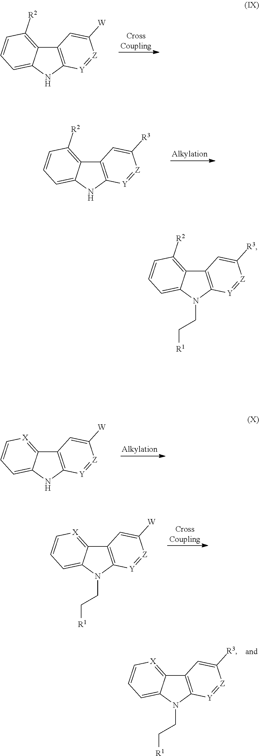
C12=C(N(CC[R1])C3=CC=CC([R2])=C13)[Y]=[Z]C([R3])=C2.C12=C(NC3=CC=CC([R2])=C13)[Y]=[Z]C([R3])=C2.C12=C(NC3=CC=CC([R2])=C13)[Y]=[Z]C([W])=C2.C12=C(NC3=CC=C[X]=C13)[Y]=[Z]C([W])=C2.C12=C(N(CC[R1])C3=CC=C[X]=C13)[Y]=[Z]C([W])=C2.C12=C(N(CC[R1])C3=CC=C[X]=C13)[Y]=[Z]C([R3])=C2
